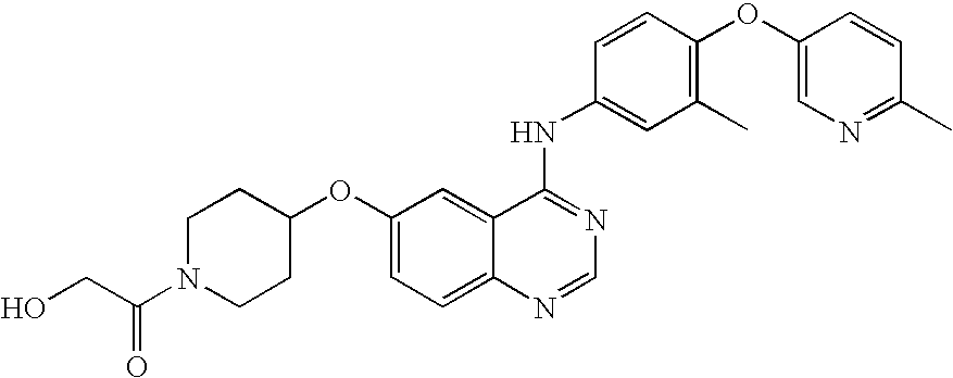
C1N(C(CO)=O)CCC(OC2=CC=C3C(=C2)C(NC2=CC(C)=C(OC4=CN=C(C)C=C4)C=C2)=NC=N3)C1
